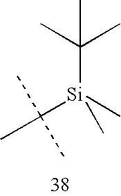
CC(C)(C)[Si](C(C)(C)C)(C)C
